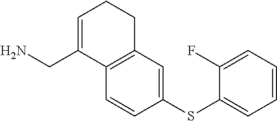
C1=CC(SC2=CC=CC=C2F)=CC2=C1C(CN)=CCC2
